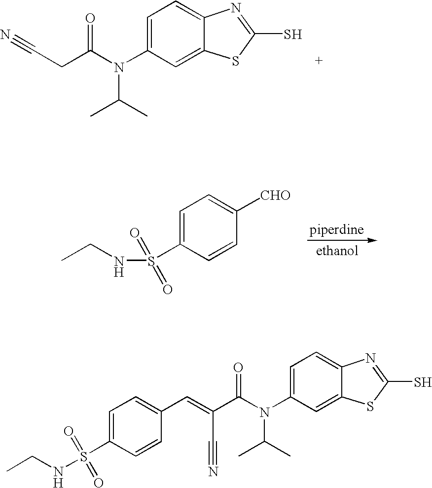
C12=CC(N(C(C(=CC3=CC=C(S(NCC)(=O)=O)C=C3)C#N)=O)C(C)C)=CC=C1N=C(S)S2.C12=CC(N(C(CC#N)=O)C(C)C)=CC=C1N=C(S)S2.C1=C([CHO])C=CC(S(=O)(=O)NCC)=C1
